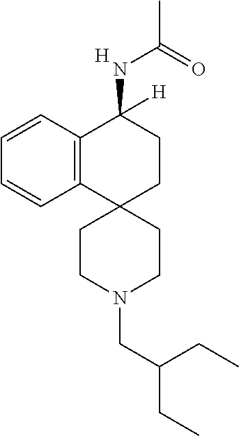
C12=C(C=CC=C1)C(NC(C)=O)([H])CCC21CCN(CC(CC)CC)CC1.[H]
